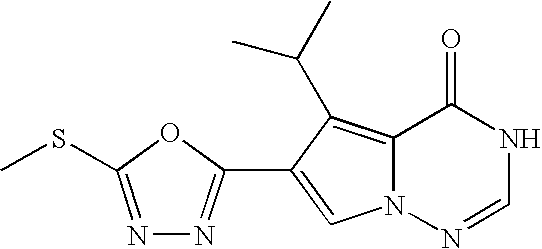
C12=C(C(C)C)C(C3=NN=C(SC)O3)=CN1N=CNC2=O
